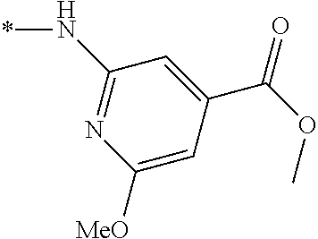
C1(N*)=NC([MeO])=CC(C(=O)OC)=C1
